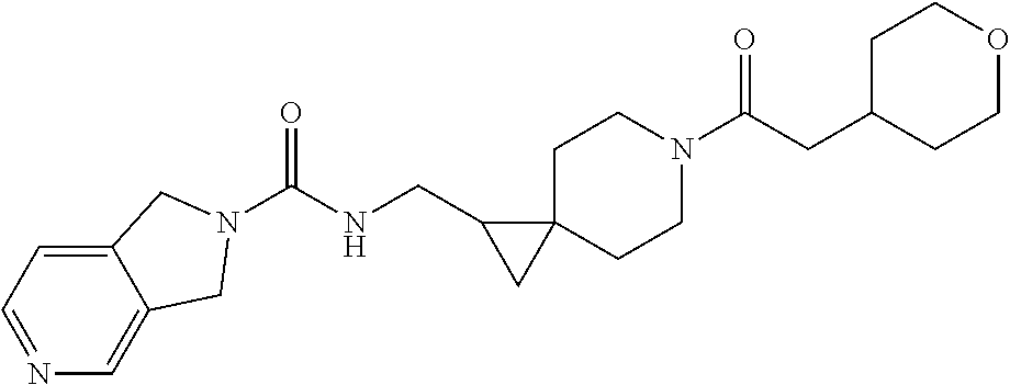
C1=NC=C2C(=C1)CN(C(NCC1CC13CCN(C(CC1CCOCC1)=O)CC3)=O)C2
